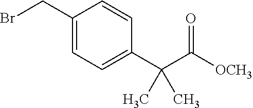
BrCC1=CC=C(C(C(=O)[OCH3])(C)C)C=C1
